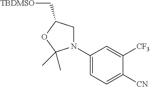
N1(C2=CC=C([CN])C([CF3])=C2)CC(C[TBDMSO])OC1(C)C
